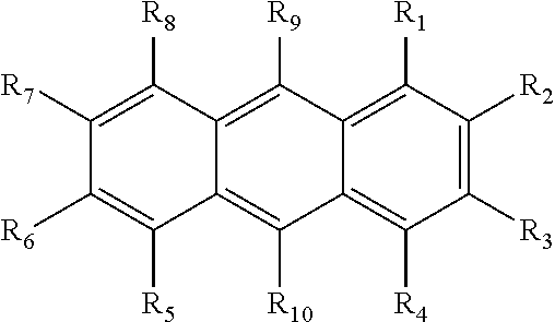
C1([R3])=C([R2])C([R1])=C2C(=C1[R4])C([R10])=C1C(=C2[R9])C([R8])=C([R7])C([R6])=C1[R5]
